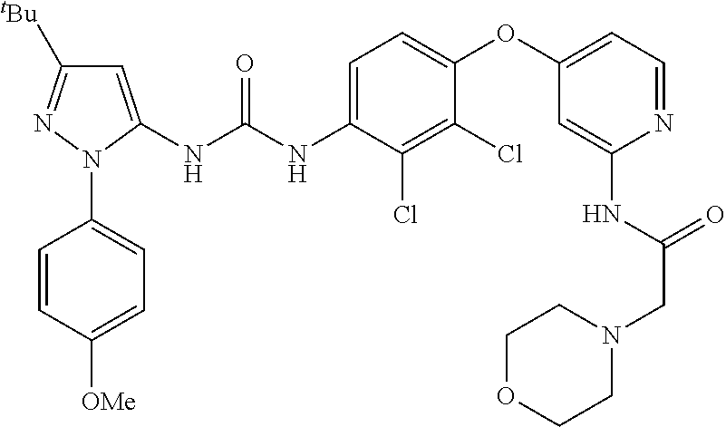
C1=C(NC(NC2=CC=C(OC3=CC=NC(NC(CN4CCOCC4)=O)=C3)C(Cl)=C2Cl)=O)N(C2=CC=C([OMe])C=C2)N=C1[tBu]
